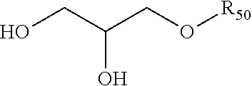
OCC(CO[R50])O
